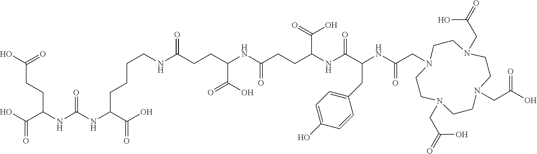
C(CNC(CCC(NC(CCC(NC(C(NC(CN1CCN(CC(=O)O)CCN(CC(O)=O)CCN(CC(=O)O)CC1)=O)CC1=CC=C(O)C=C1)=O)C(O)=O)=O)C(O)=O)=O)CCC(NC(NC(C(O)=O)CCC(O)=O)=O)C(O)=O
